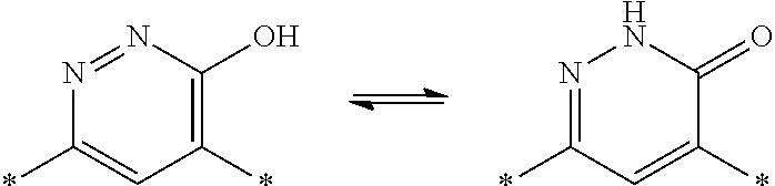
N1=NC(O)=C(*)C=C1*.N1=C(*)C=C(*)C(=O)N1
